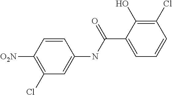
C1(Cl)=C([O2N])C=CC(NC(C2=CC=CC(Cl)=C2O)=O)=C1
